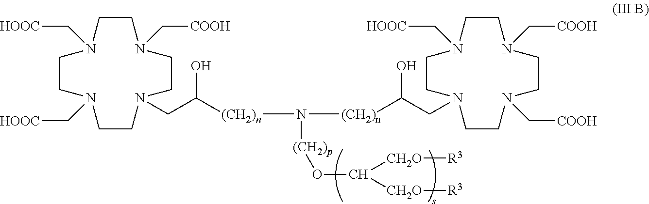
C1CN(C[COOH])CCN(CC([(CH2)n]N([(CH2)n]C(O)CN2CCN(C[HOOC])CCN(C[COOH])CCN(C[COOH])CC2)[(CH2)p]OC([CH2O][R3])[CH2O][R3])O)CCN(C[HOOC])CCN1C[HOOC]
